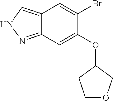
C12=CNN=C1C=C(OC1CCOC1)C(Br)=C2
